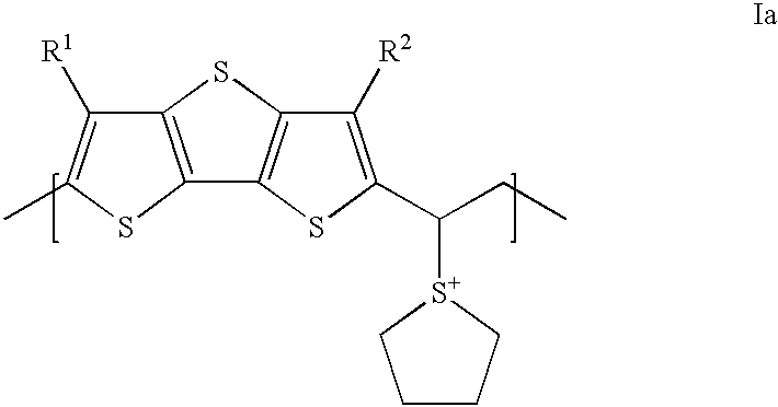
C(C1=C([R2])C2=C(S1)C1=C(S2)C([R1])=C(C)S1)(CC)[S+]1CCCC1
